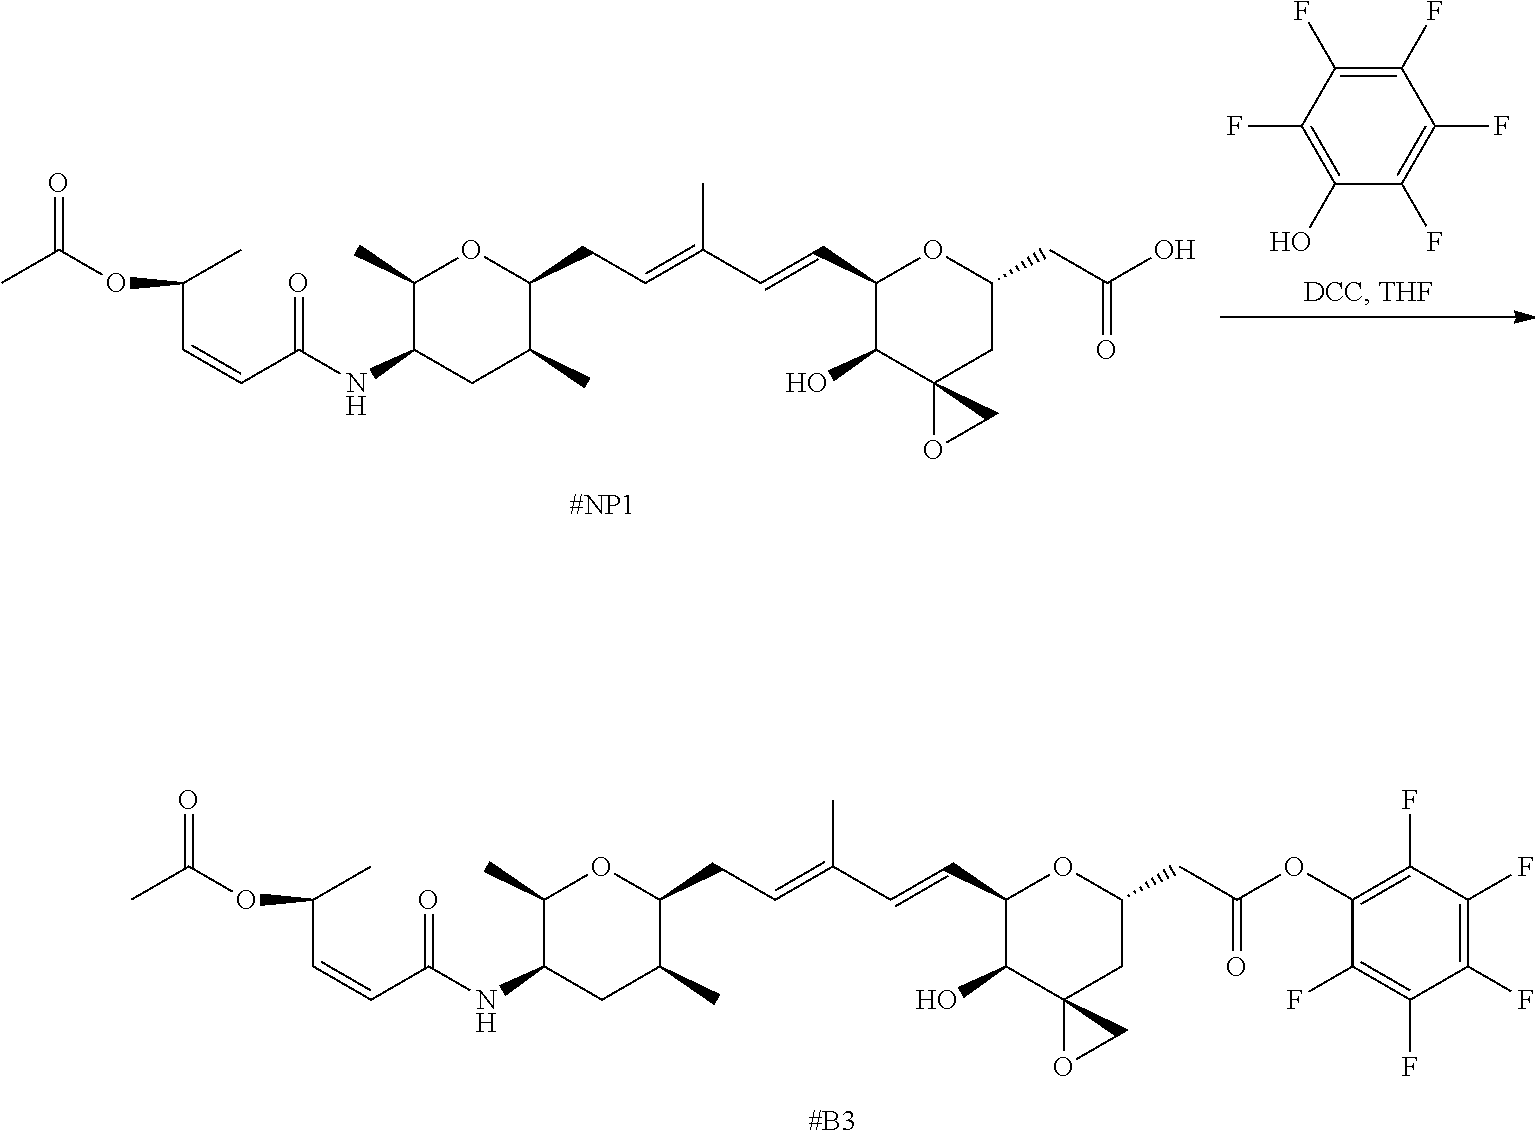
O(C(C)C=CC(NC1C(C)OC(CC=C(C=CC2OC(CC(O)=O)CC3(C2O)OC3)C)C(C)C1)=O)C(C)=O.C1(F)=C(F)C(F)=C(O)C(F)=C1F.O(C(C)C=CC(NC1C(C)OC(CC=C(C=CC2OC(CC(OC3=C(F)C(F)=C(F)C(F)=C3F)=O)CC3(C2O)OC3)C)C(C)C1)=O)C(C)=O
